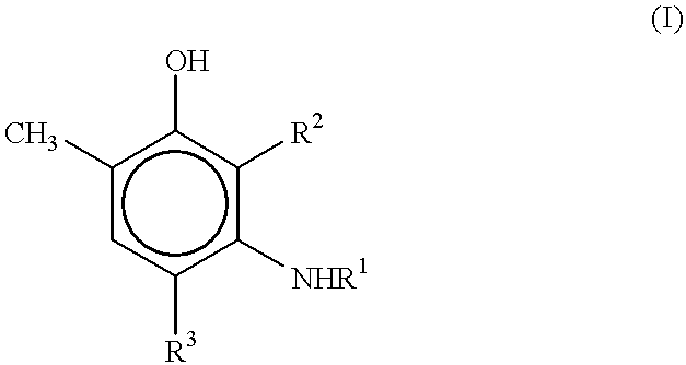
c1c([R3])c([NHR1])c([R2])c(O)c1C
